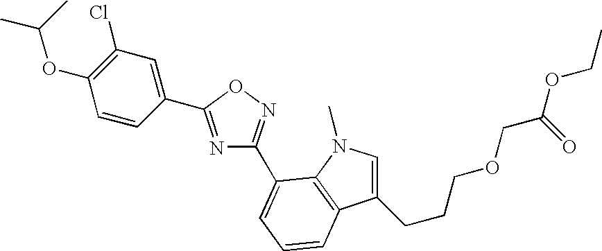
N1=C(C2=CC(Cl)=C(OC(C)C)C=C2)ON=C1C1=CC=CC2=C1N(C)C=C2CCCOCC(OCC)=O
